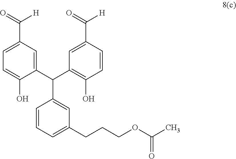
C1=CC=C(CCCOC(C)=O)C=C1C(C1=CC(C([H])=O)=CC=C1O)C1=C(O)C=CC(C([H])=O)=C1
